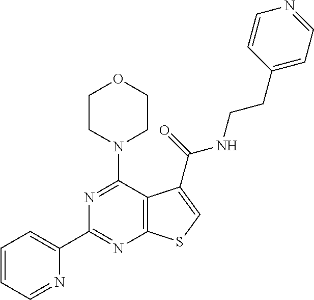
C1(C2=NC3=C(C(N4CCOCC4)=N2)C(C(NCCC2=CC=NC=C2)=O)=CS3)=CC=CC=N1
